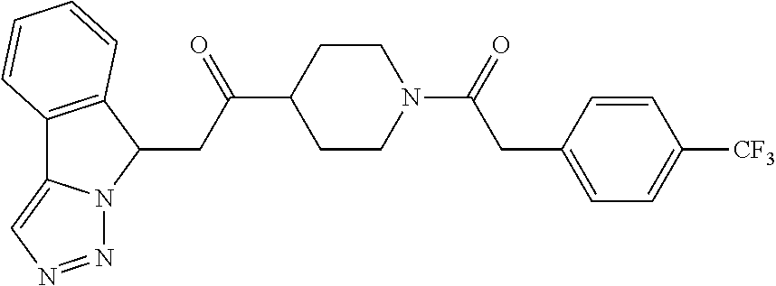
C12=C(C(CC(C3CCN(C(=O)CC4=CC=C([CF3])C=C4)CC3)=O)N3C1=CN=N3)C=CC=C2
